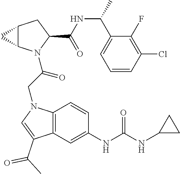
C1=CC(Cl)=C(F)C(C(NC(C2CC3C(N2C(CN2C4=C(C(C(C)=O)=C2)C=C(NC(NC2CC2)=O)C=C4)=O)C3)=O)C)=C1
